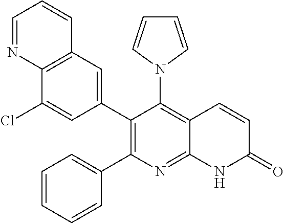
C12=C(C=C(C3=C(C4=CC=CC=C4)N=C4C(=C3N3C=CC=C3)C=CC(=O)N4)C=C1Cl)C=CC=N2
